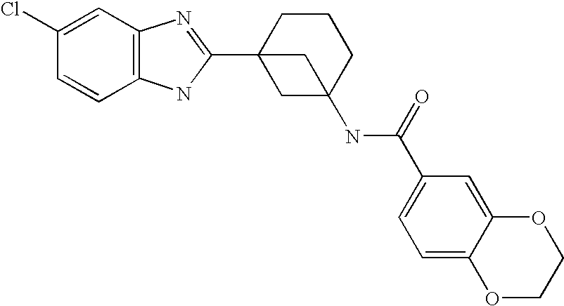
C1(Cl)=CC2=C(C=C1)NC(C13CC(NC(C4=CC=C5C(=C4)OCCO5)=O)(CCC1)C3)=N2
